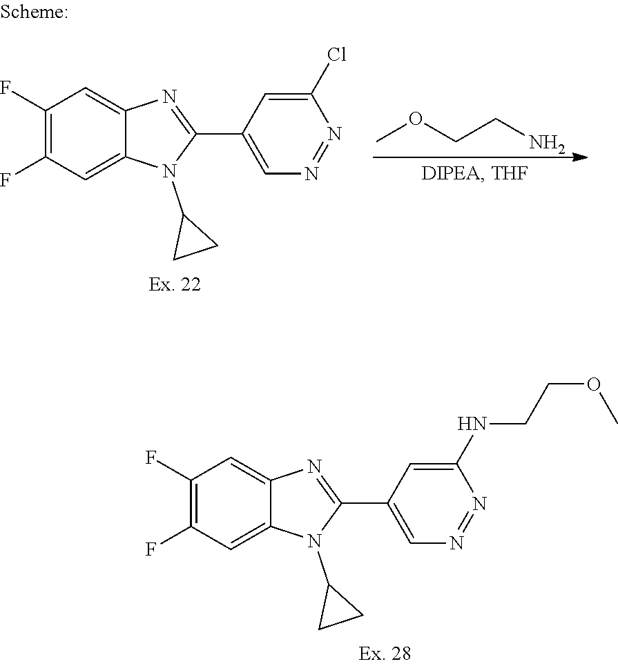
C1(F)=C(F)C=C2C(=C1)N=C(C1=CN=NC(NCCOC)=C1)N2C1CC1.C1(F)=C(F)C=C2C(=C1)N=C(C1=CN=NC(Cl)=C1)N2C1CC1.O(C)CCN
